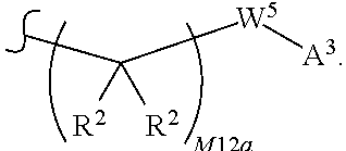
CC([R2])([R2])[W5][A3]
